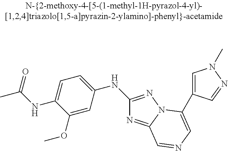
CC(=O)NC1=CC=C(NC2=NN3C(=N2)C=NC=C3C2=CN(C)N=C2)C=C1OC
